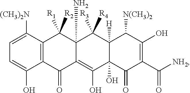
C1([(CH3)2N])=CC=C(O)C2=C1C([R1])([R2])C1(N)C(=C(O)C3(O)C([H])(C1([R3])[R4])C([N(CH3)2])C(O)=C(C([NH2])=O)C3=O)C2=O
